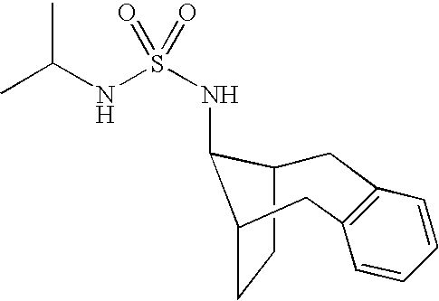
C1C2CCC(C2NS(NC(C)C)(=O)=O)CC2=C1C=CC=C2
